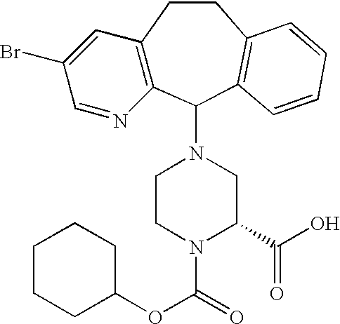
C12=C(C(N3CCN(C(=O)OC4CCCCC4)C(C(O)=O)C3)C3=C(CC1)C=CC=C3)N=CC(Br)=C2
